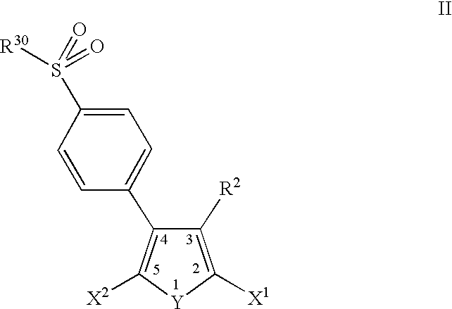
C1([R2])=C([X1])[Y]C([X2])=C1C1=CC=C(S(=O)(=O)[R30])C=C1
